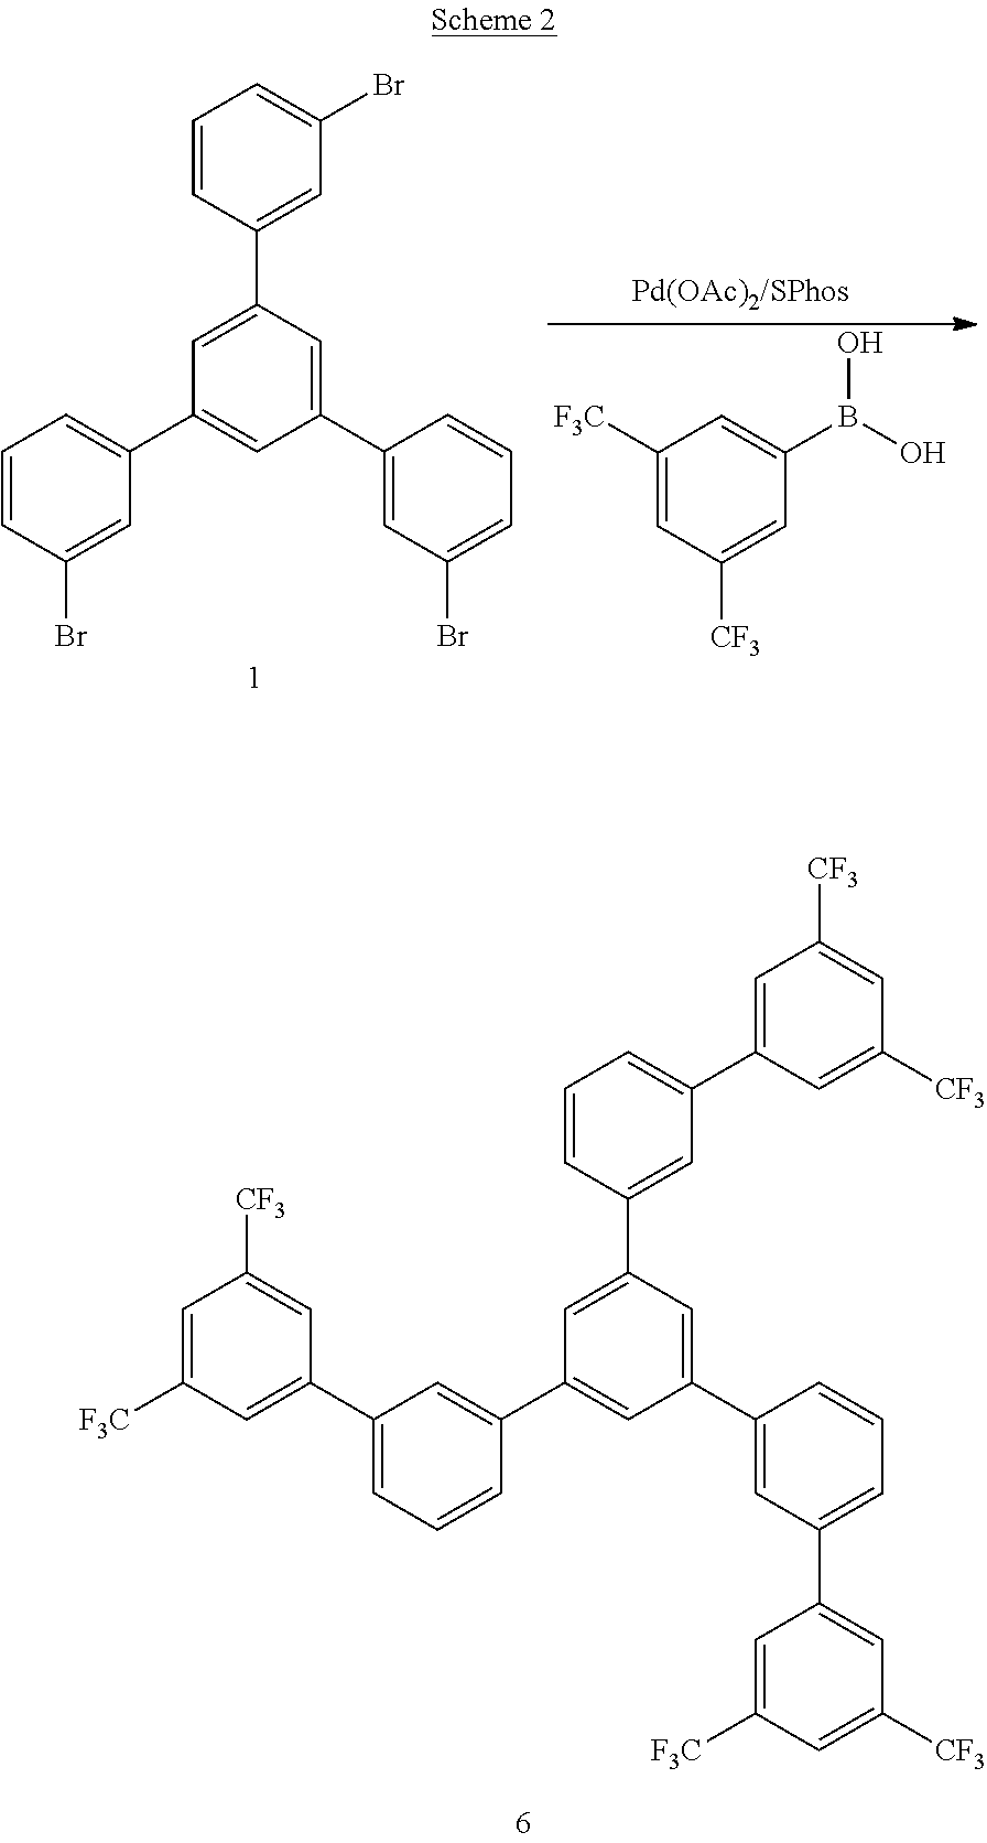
C1=CC(C2=CC(C3=CC(C4=CC([F3C])=CC([CF3])=C4)=CC=C3)=CC(C3=CC(C4=CC([CF3])=CC([F3C])=C4)=CC=C3)=C2)=CC(C2=CC([CF3])=CC([CF3])=C2)=C1.C1([F3C])=CC([CF3])=CC(B(O)O)=C1.C1=CC(C2=CC(C3=CC=CC(Br)=C3)=CC(C3=CC(Br)=CC=C3)=C2)=CC(Br)=C1
